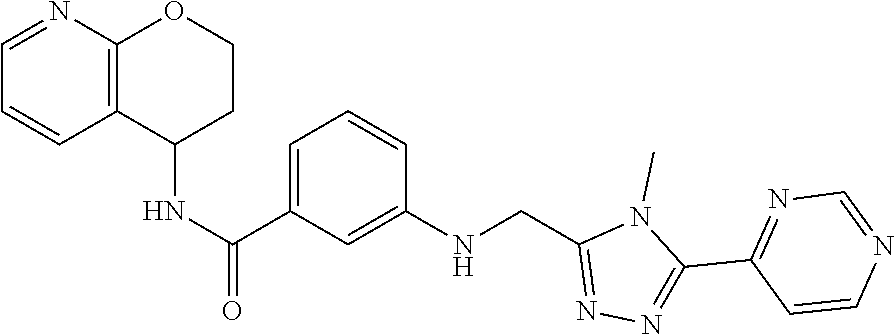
C1(C2=NN=C(CNC3=CC(C(NC4C5=C(N=CC=C5)OCC4)=O)=CC=C3)N2C)=NC=NC=C1
